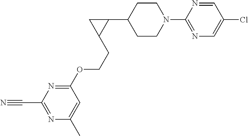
C1CN(C2=NC=C(Cl)C=N2)CCC1C1CC1CCOC1=NC(C#N)=NC(C)=C1
